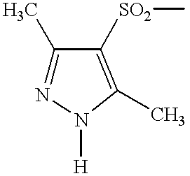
C1(C)=NN([H])C(C)=C1[SO2]C
